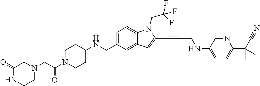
C1=C(CNC2CCN(C(CN3CC(=O)NCC3)=O)CC2)C=C2C(=C1)N(CC(F)(F)F)C(C#CCNC1=CC=C(C(C#N)(C)C)N=C1)=C2
